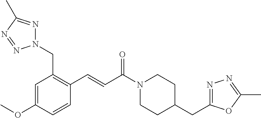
N1(CC2=C(C=CC(N3CCC(CC4=NN=C(C)O4)CC3)=O)C=CC(OC)=C2)N=C(C)N=N1
